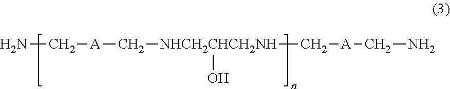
NC[A]C[NHCH2CHCH2NH](C[A]CN)O
